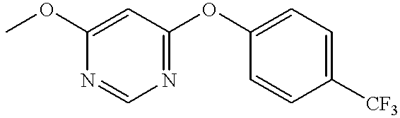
COC1=CC(OC2=CC=C([CF3])C=C2)=NC=N1
